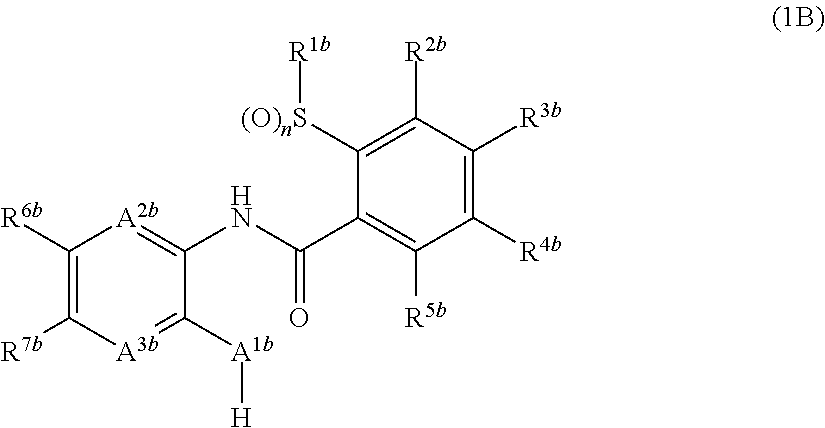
C1([R6b])=C([R7b])[A3b]=C([A1b][H])C(NC(C2=C([R5b])C([R4b])=C([R3b])C([R2b])=C2[(O)nS][R1b])=O)=[A2b]1
